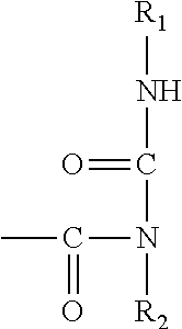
[R1]NC(N([R2])C(=O)C)=O
